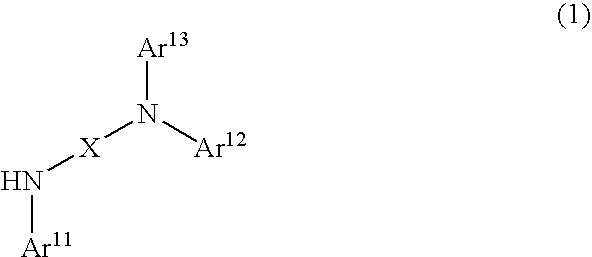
[Ar11]N[X]N([Ar12])[Ar13]
